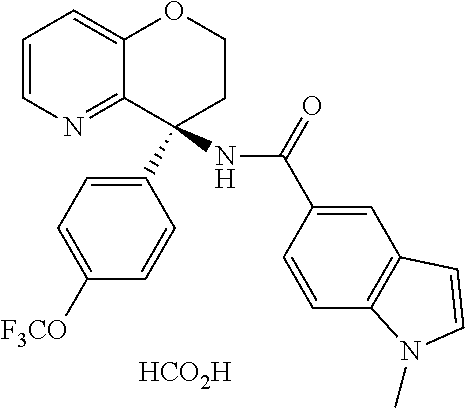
[HCO2H].C1=CN=C2C(=C1)OCCC2(C1=CC=C([F3CO])C=C1)NC(=O)C1=CC2=C(C=C1)N(C)C=C2
